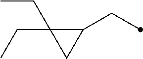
C1(CC)C(CC)(CC)C1
